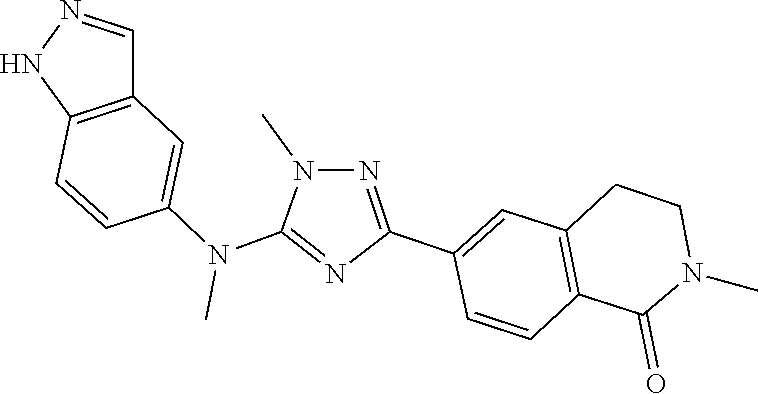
C1=NNC2=C1C=C(N(C)C1=NC(C3=CC4=C(C=C3)C(=O)N(C)CC4)=NN1C)C=C2
